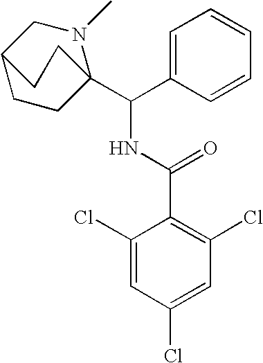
C1CC2(C(C3=CC=CC=C3)NC(C3=C(Cl)C=C(Cl)C=C3Cl)=O)N(C)CC1CC2
